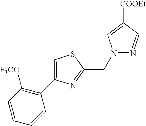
C1=C(C2=C([F3CO])C=CC=C2)N=C(CN2N=CC([COOEt])=C2)S1
